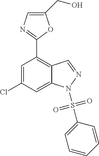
C1=C(Cl)C=C2C(=C1C1=NC=C(CO)O1)C=NN2S(C1=CC=CC=C1)(=O)=O
